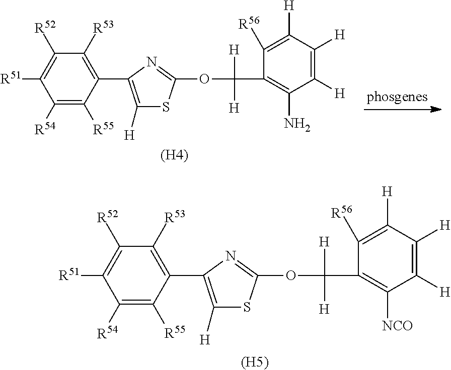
[(H5)].C1([R54])=C([R55])C(C2=C([H])SC(OC(C3=C([NCO])C([H])=C([H])C([H])=C3[R56])([H])[H])=N2)=C([R53])C([R52])=C1[R51].[(H4)].C1([R54])=C([R55])C(C2=C([H])SC(OC(C3=C(N)C([H])=C([H])C([H])=C3[R56])([H])[H])=N2)=C([R53])C([R52])=C1[R51]
